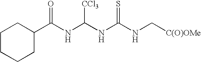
C(NC(NC(NC[C(O)OMe])=S)[CCl3])(=O)C1CCCCC1
